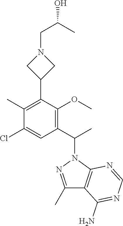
C1(C)=C(C2CN(CC(O)C)C2)C(OC)=C(C(C)N2N=C(C)C3=C2N=CN=C3N)C=C1Cl
